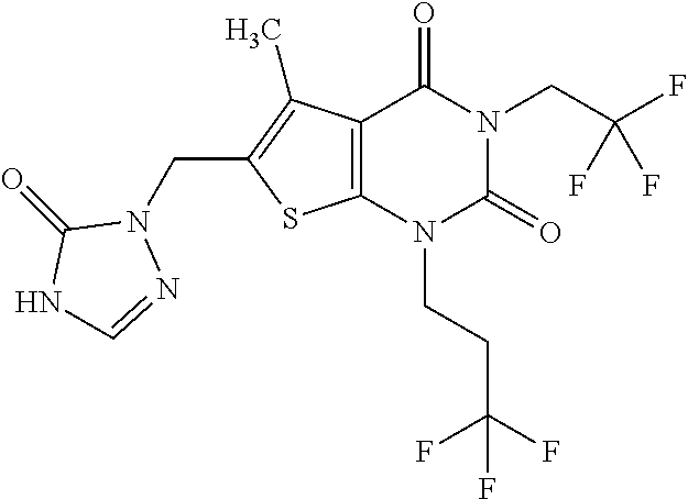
C12=C(N(CCC(F)(F)F)C(=O)N(CC(F)(F)F)C1=O)SC(CN1C(=O)NC=N1)=C2C
